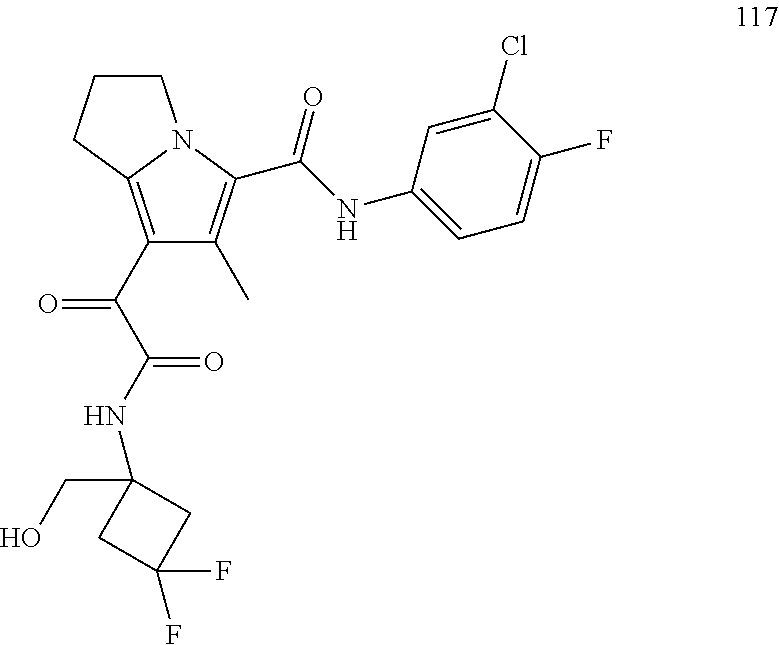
C1(C(C(NC2(CO)CC(F)(F)C2)=O)=O)=C2N(C(C(NC3=CC=C(F)C(Cl)=C3)=O)=C1C)CCC2
